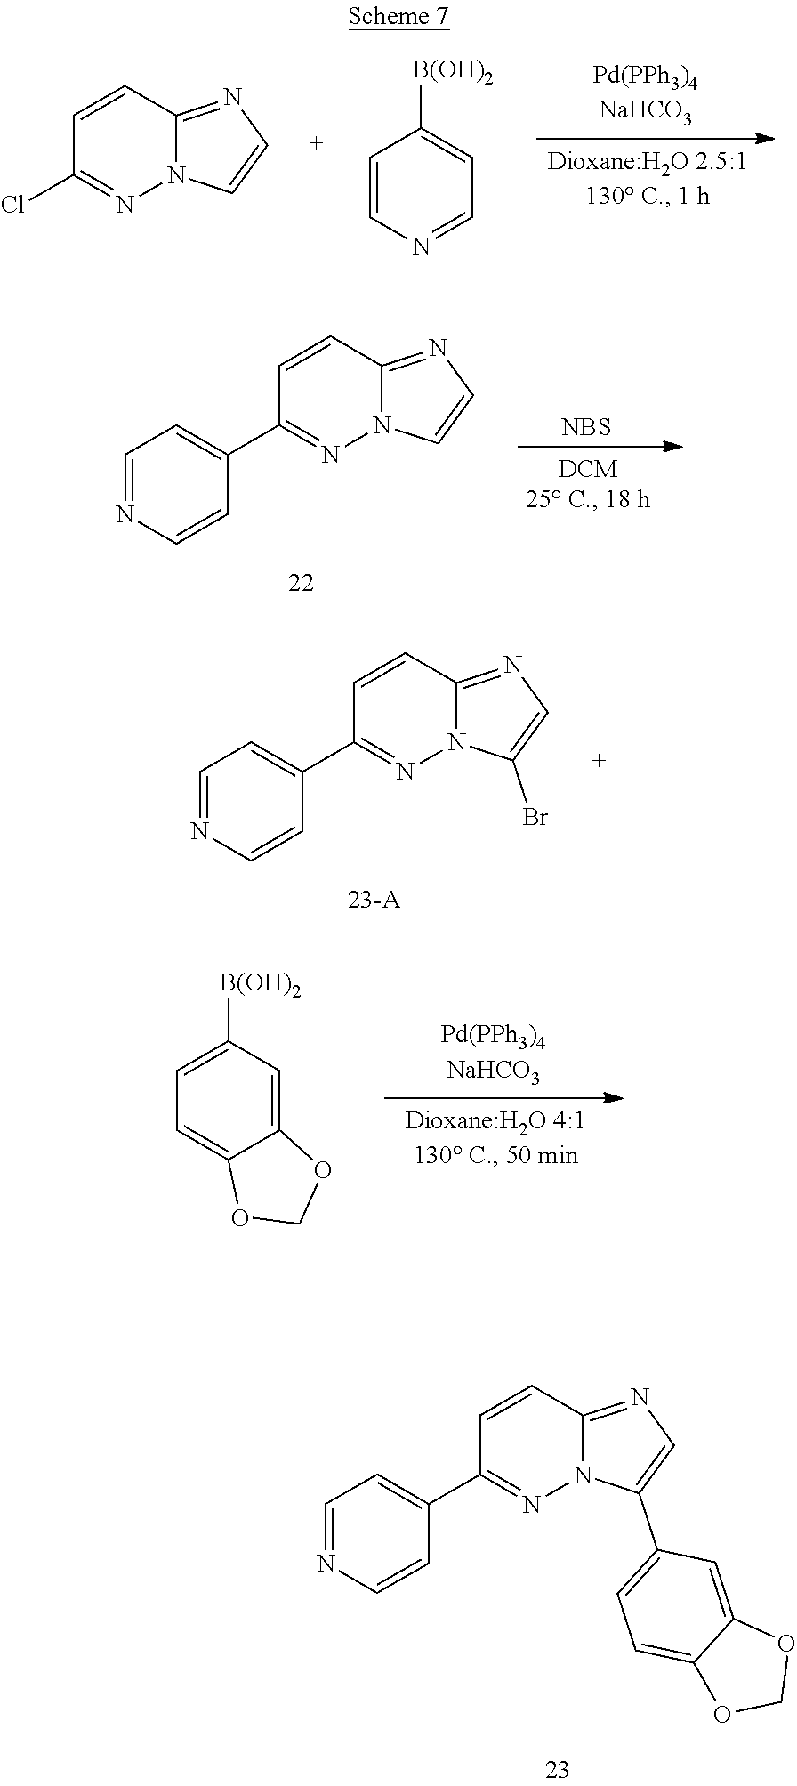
C1([B(OH)2])=CC=C2C(=C1)OCO2.C1(C2=CC=C3C(=C2)OCO3)=CN=C2N1N=C(C1=CC=NC=C1)C=C2.C1([B(OH)2])=CC=NC=C1.C1=CC2=NC=CN2N=C1Cl.[NBS].C1=NC=CC(C2=NN3C(=NC=C3)C=C2)=C1.C1=NC=CC(C2=NN3C(=NC=C3Br)C=C2)=C1
